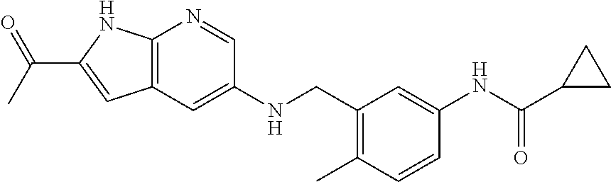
C12=C(C=C(NCC3=C(C)C=CC(NC(C4CC4)=O)=C3)C=N1)C=C(C(C)=O)N2
